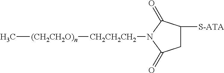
C[(CH2CH2O)n][CH2CH2CH2]N1C(=O)CC([S-ATA])C1=O
